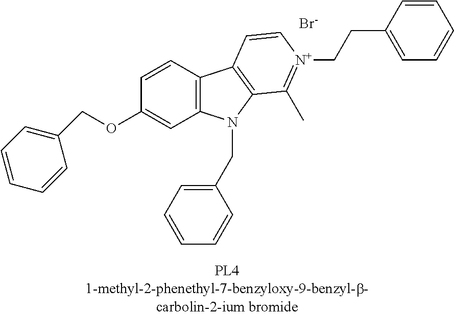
C12=C(C=CC(OCC3=CC=CC=C3)=C1)C1=C(N2CC2=CC=CC=C2)C(C)=[N+](CCC2=CC=CC=C2)C=C1.[Br-]
